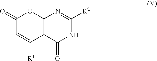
C1(=O)OC2C(C(=O)NC([R2])=N2)C([R1])=C1
